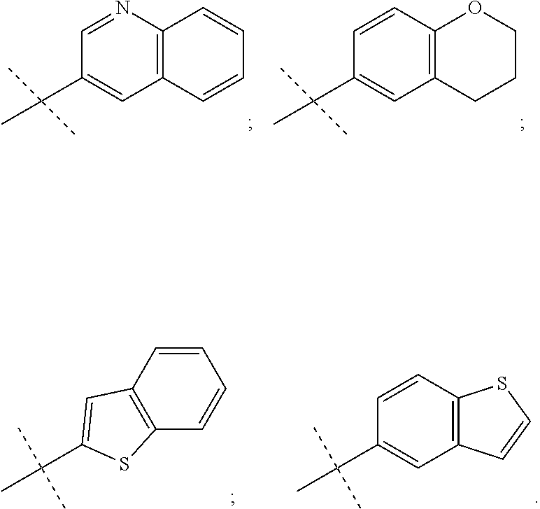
C1=NC2=C(C=C1C(C)(C)C)C=CC=C2.C1=CC2=C(C=C1C(C)(C)C)CCCO2.C1=CC=CC2=C1C=C(C(C)(C)C)S2.C1=CC2=C(C=C1C(C)(C)C)C=CS2
